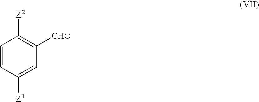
C1=CC([Z1])=CC([CHO])=C1[Z2]
